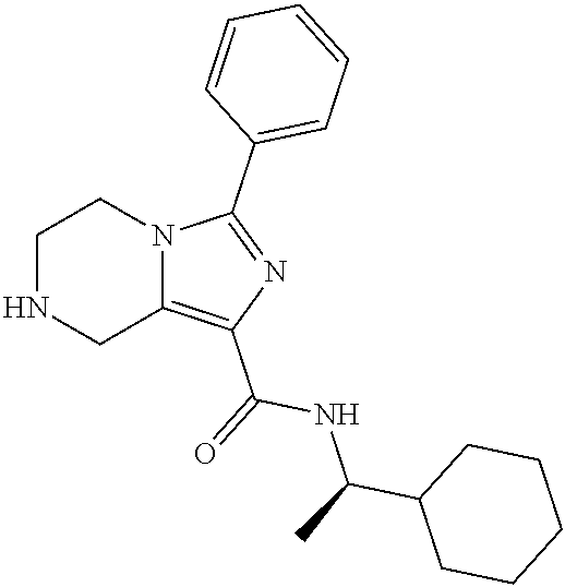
C1NCC2=C(C(=O)NC(C3CCCCC3)C)N=C(C3=CC=CC=C3)N2C1
